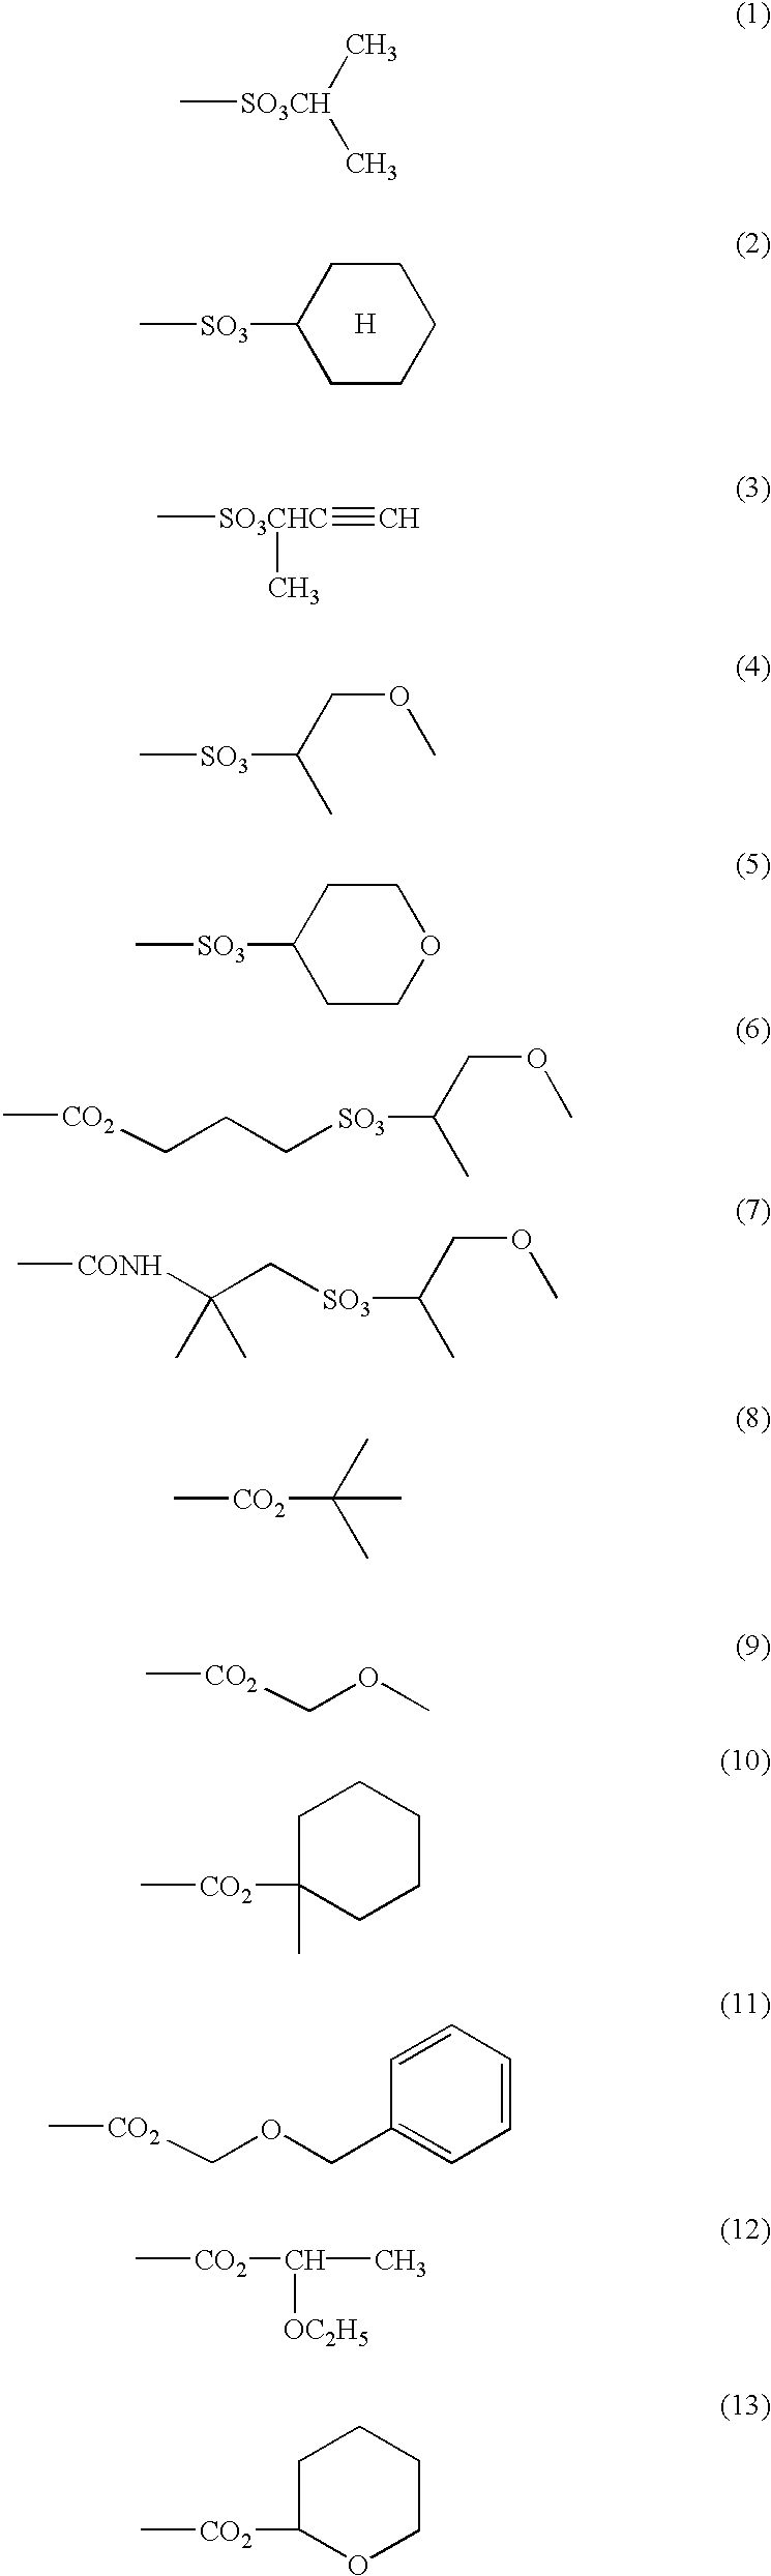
C[SO3]C1CCCCC1.[H].C[SO3]C(C)COC.C[SO3]C1CCOCC1.[SO3](C(C)COC)CCC[CO2]C.[SO3](C(C)COC)CC([CONH]C)(C)C.C[SO3CH](C)C.C[SO3CHC](#C)C.[CO2](C)C(C)(C)C.COC[CO2]C.[CO2](C)C1(C)CCCCC1.C(OC[CO2]C)C1=CC=CC=C1.[CO2](C)C1OCCCC1.C[CO2]C(C)[OC2H5]
